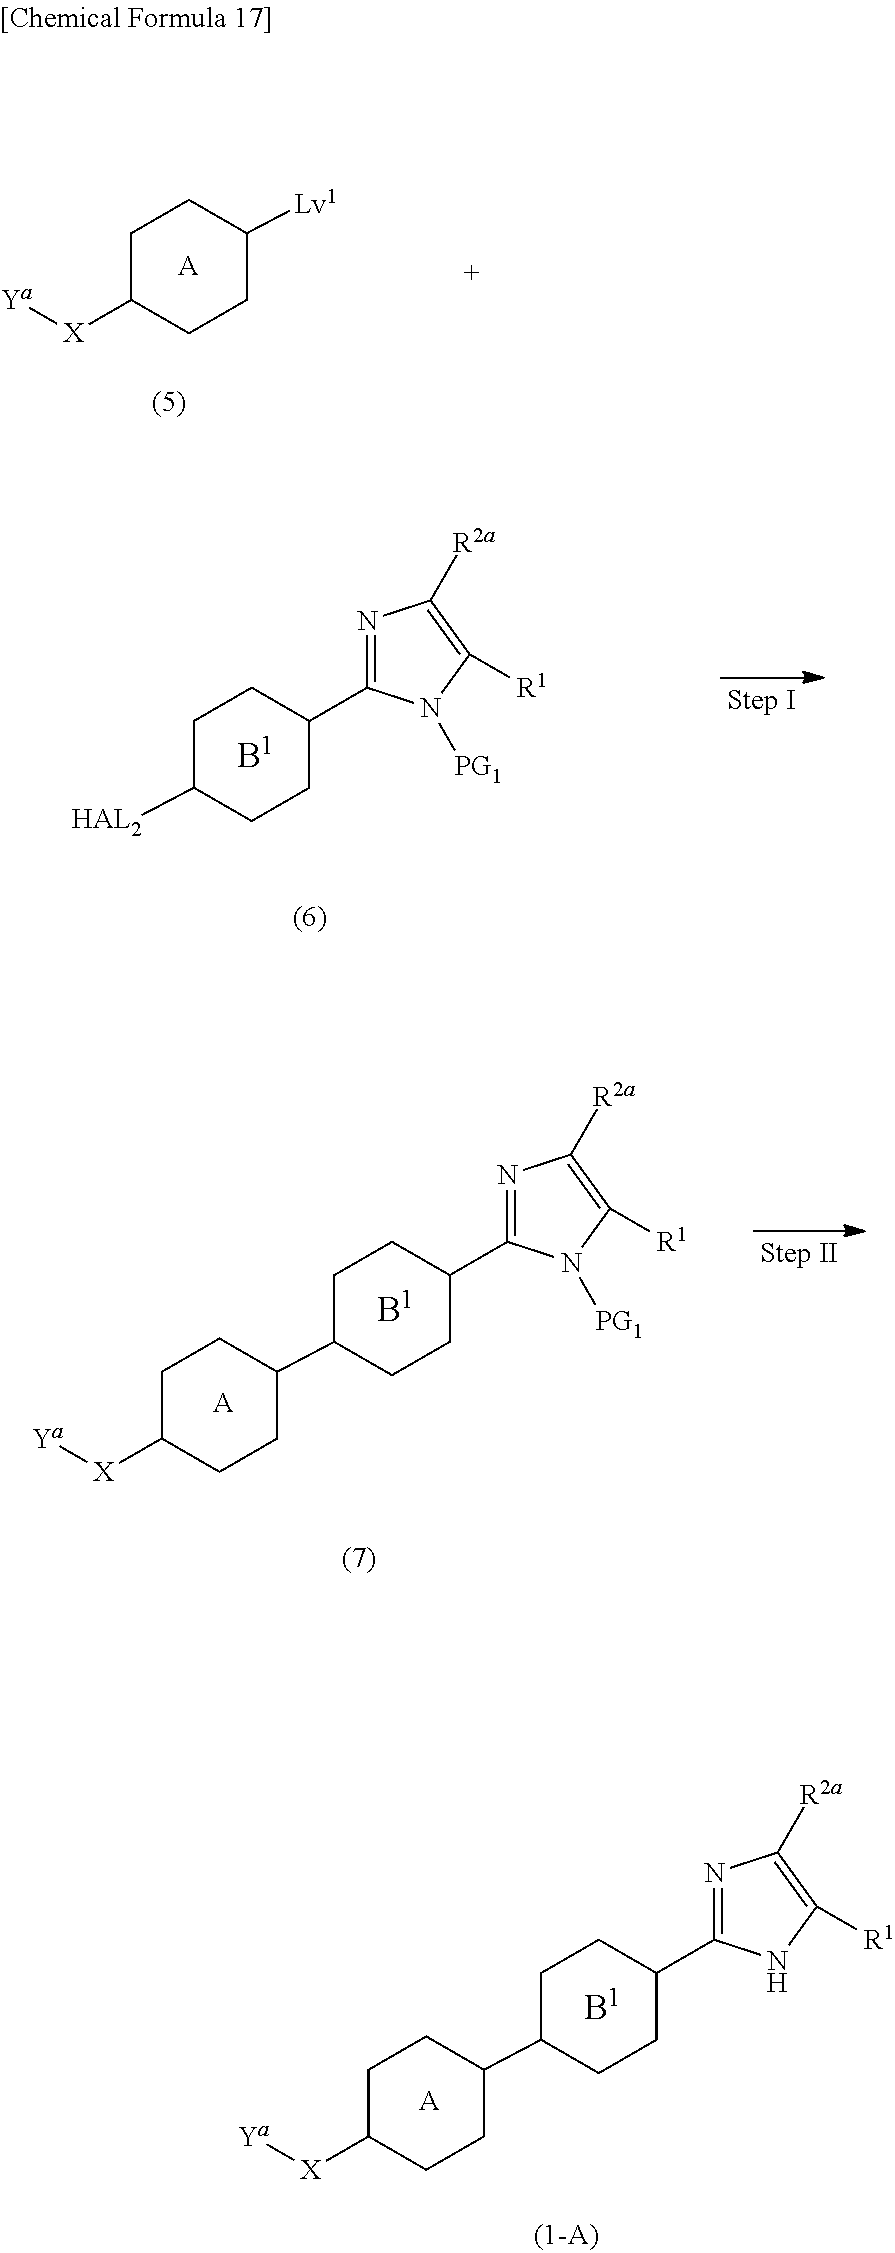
[A].C1C(C2CCC([X][Ya])CC2)CCC(C2=NC([R2a])=C([R1])N2)C1.[A].[Lv1]C1CCC([X][Ya])CC1.C1C([HAL2])CCC(C2=NC([R2a])=C([R1])N2[PG1])C1.[A].C1C(C2CCC([X][Ya])CC2)CCC(C2=NC([R2a])=C([R1])N2[PG1])C1
